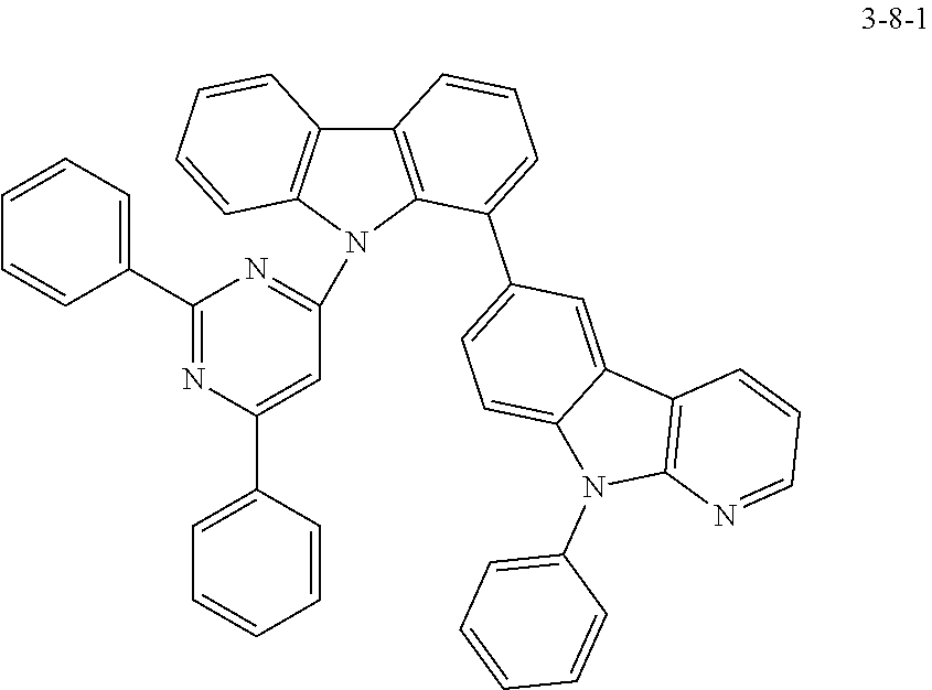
C12=C(C(C3=CC=C4C(=C3)C3=C(N4C4=CC=CC=C4)N=CC=C3)=CC=C1)N(C1=NC(C3=CC=CC=C3)=NC(C3=CC=CC=C3)=C1)C1=C2C=CC=C1
